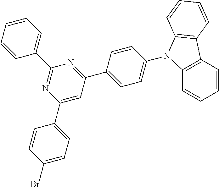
C1(C2=NC(C3=CC=CC=C3)=NC(C3=CC=C(Br)C=C3)=C2)=CC=C(N2C3=C(C=CC=C3)C3=C2C=CC=C3)C=C1
